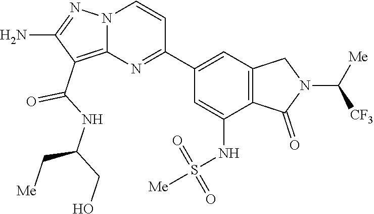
C(C1=C2N(N=C1N)C=CC(C1=CC3=C(C(NS(=O)(=O)[Me])=C1)C(=O)N(C([CF3])[Me])C3)=N2)(=O)NC(C[Me])CO
